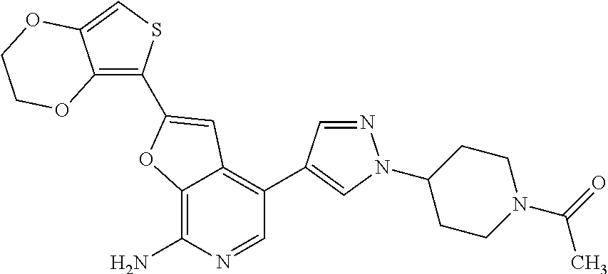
C12=C(N)N=CC(C3=CN(C4CCN(C(=O)C)CC4)N=C3)=C1C=C(C1=C3C(=CS1)OCCO3)O2
